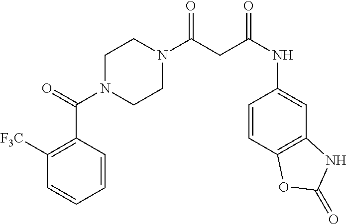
C1=CC2=C(C=C1NC(=O)CC(N1CCN(C(=O)C3=C([F3C])C=CC=C3)CC1)=O)NC(=O)O2
